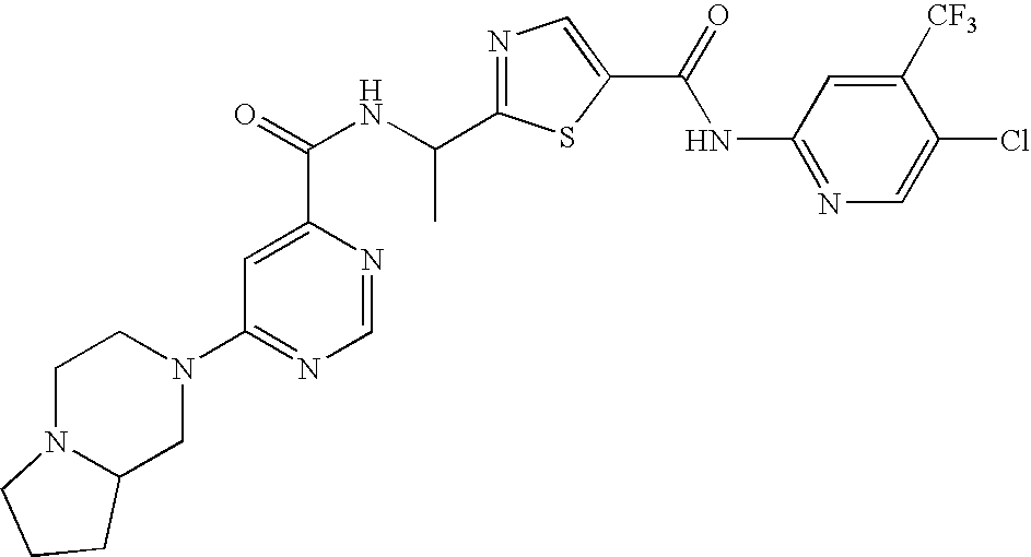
N1=C(C(NC(=O)C2=CC(N3CCN4C(C3)CCC4)=NC=N2)C)SC(C(=O)NC2=NC=C(Cl)C([CF3])=C2)=C1
